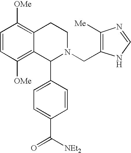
C1=CC([OMe])=C2C(=C1[OMe])CCN(CC1=C([Me])N=CN1)C2C1=CC=C(C([NEt2])=O)C=C1
